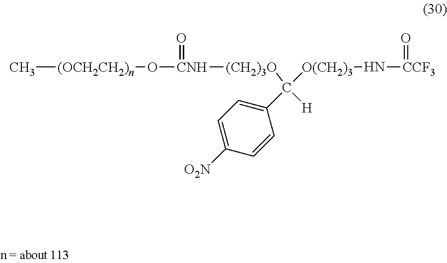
[(OCH2CH2)n](O[CNH]([(CH2)3O]C([O(CH2)3]N[CCF3]=O)(C1=CC=C([O2N])C=C1)[H])=O)C
